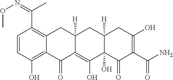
C1=CC(O)=C2C(=C1C(=NOC)C)CC1([H])C(=C(O)C3(O)C([H])(C1)CC(O)=C(C(N)=O)C3=O)C2=O
